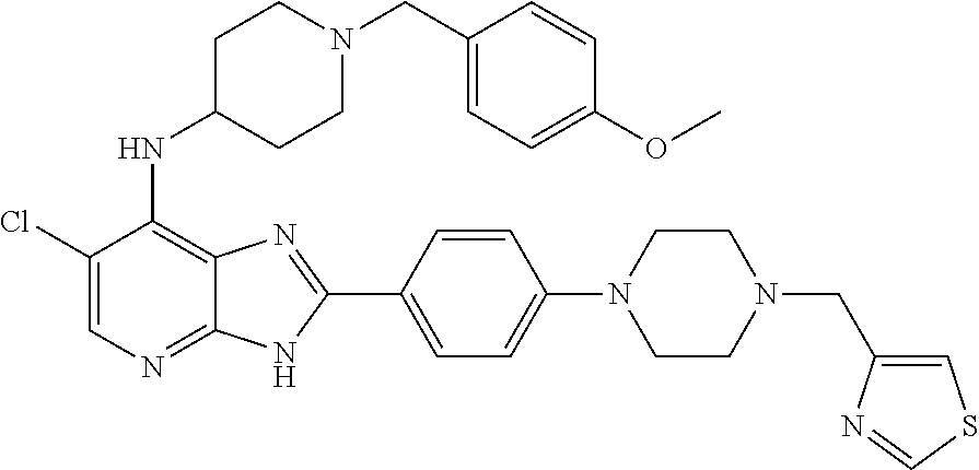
C1(Cl)=CN=C2C(=C1NC1CCN(CC3=CC=C(OC)C=C3)CC1)N=C(C1=CC=C(N3CCN(CC4=CSC=N4)CC3)C=C1)N2
